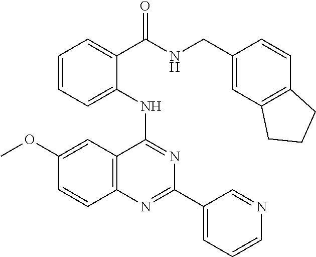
C1(OC)=CC2=C(C=C1)N=C(C1=CC=CN=C1)N=C2NC1=CC=CC=C1C(=O)NCC1=CC2=C(C=C1)CCC2
